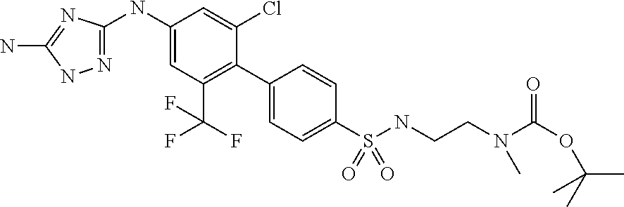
N1=C(NC2=CC(C(F)(F)F)=C(C3=CC=C(S(NCCN(C)C(=O)OC(C)(C)C)(=O)=O)C=C3)C(Cl)=C2)N=C(N)N1
